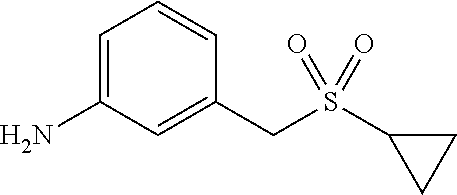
C1=C(N)C=C(CS(C2CC2)(=O)=O)C=C1
